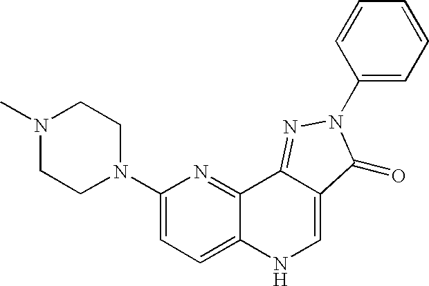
N1(C)CCN(C2=CC=C3C(=N2)C2=NN(C4=CC=CC=C4)C(=O)C2=CN3)CC1
